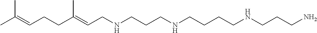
CC(=CCCC(=CCNCCCNCCCCNCCCN)C)C
